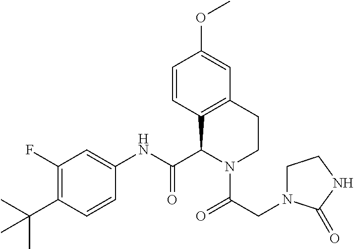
C1(F)=C(C(C)(C)C)C=CC(NC(C2N(C(=O)CN3CCNC3=O)CCC3=C2C=CC(OC)=C3)=O)=C1
